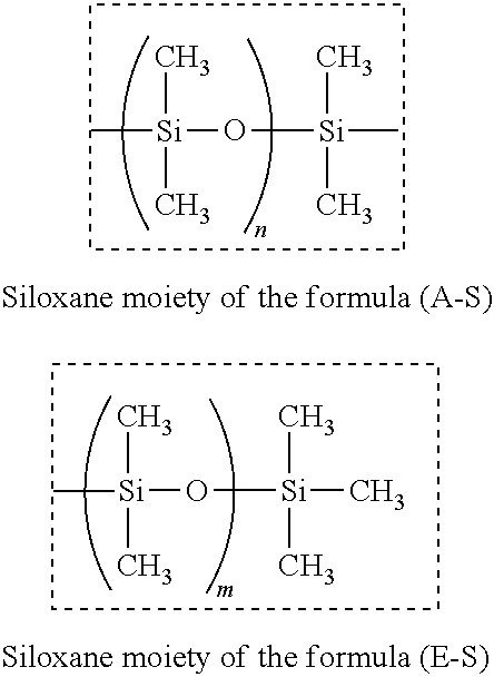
[Si](O[Si](C)(C)C)(C)(C)C.[Si](O[Si](C)(C)C)(C)(C)C
